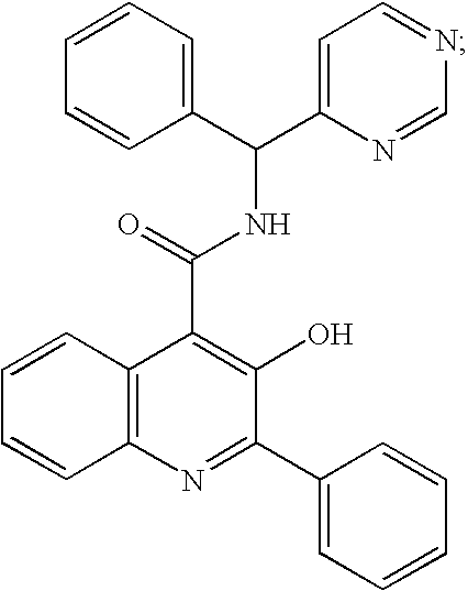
C12=C(N=C(C3=CC=CC=C3)C(O)=C1C(NC(C1=CC=CC=C1)C1=CC=NC=N1)=O)C=CC=C2
